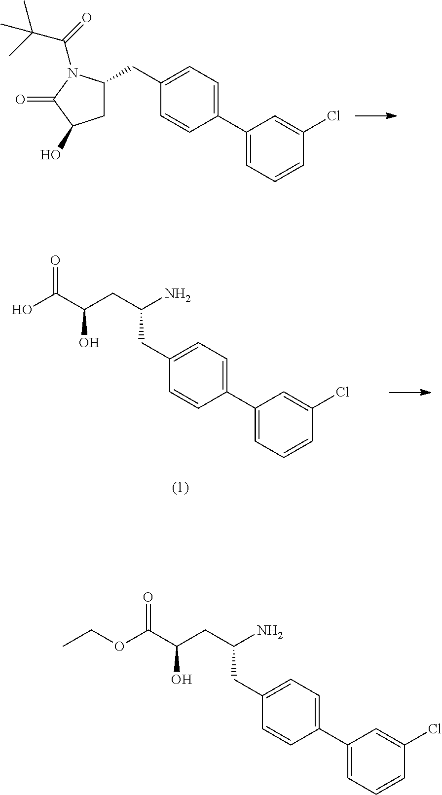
C1(CC2=CC=C(C3=CC=CC(Cl)=C3)C=C2)CC(O)C(=O)N1C(C(C)(C)C)=O.C(C1=CC=C(C2=CC=CC(Cl)=C2)C=C1)C(CC(C(O)=O)O)N.C(C1=CC=C(C2=CC=CC(Cl)=C2)C=C1)C(CC(C(OCC)=O)O)N
